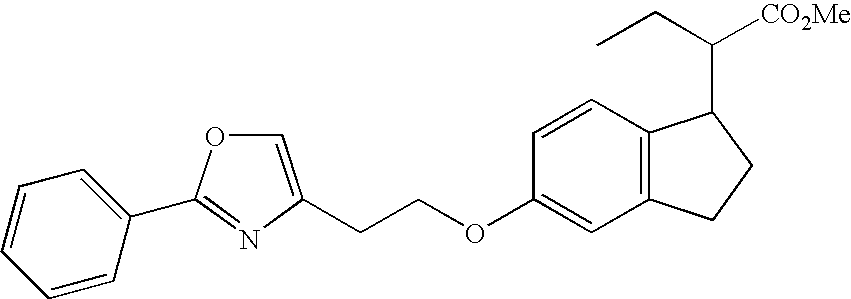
C1=C(CCOC2=CC3=C(C=C2)C(C(CC)[CO2Me])CC3)N=C(C2=CC=CC=C2)O1
